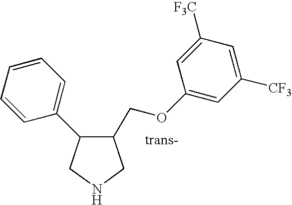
C1(COC2=CC([CF3])=CC([F3C])=C2)C(C2=CC=CC=C2)CNC1
